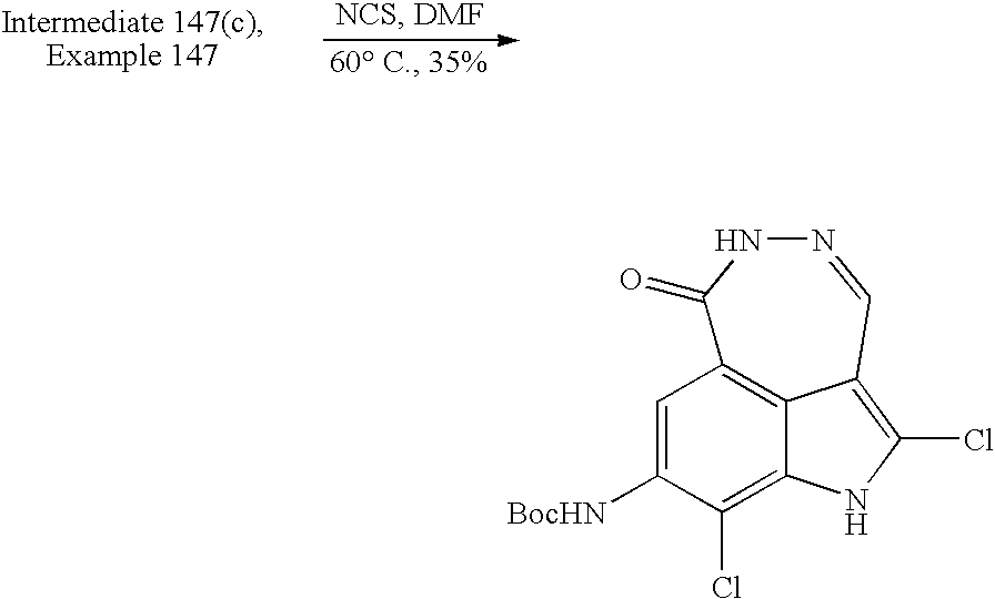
C1=C([BocHN])C(Cl)=C2NC(Cl)=C3C2=C1C(=O)NN=C3
